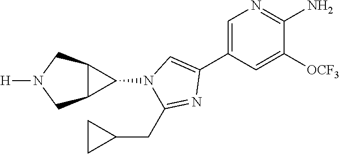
C1=C(C2=CN(C3C4C3CN([H])C4)C(CC3CC3)=N2)C=C([OCF3])C(N)=N1
